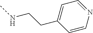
CNCCC1=CC=NC=C1
